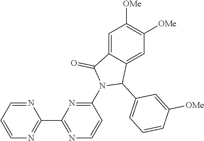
C1=C2C(=CC([OMe])=C1[OMe])C(C1=CC=CC([OMe])=C1)N(C1=NC(C3=NC=CC=N3)=NC=C1)C2=O
